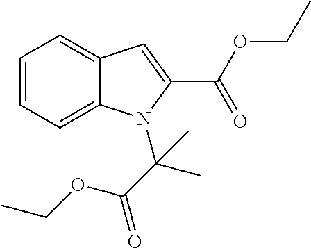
C1=CC=C2C(=C1)C=C(C(OCC)=O)N2C(C(OCC)=O)(C)C
